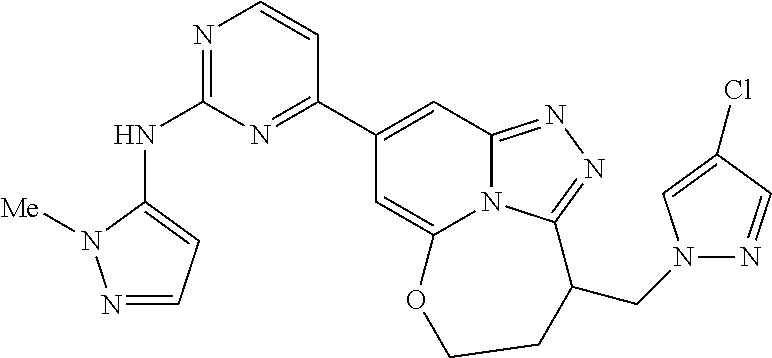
N1=C(NC2=CC=NN2[Me])N=C(C2=CC3=NN=C4N3C(=C2)OCCC4CN2N=CC(Cl)=C2)C=C1
